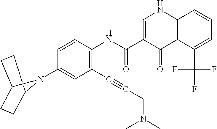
C1=CC(NC(C2=CNC3=C(C2=O)C(C(F)(F)F)=CC=C3)=O)=C(C#CCN(C)C)C=C1N1C2CCC1CC2
